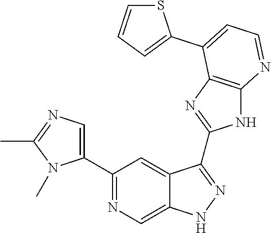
C1(C2=NC=C3C(=C2)C(C2=NC4=C(N2)N=CC=C4C2=CC=CS2)=NN3)=CN=C(C)N1C
